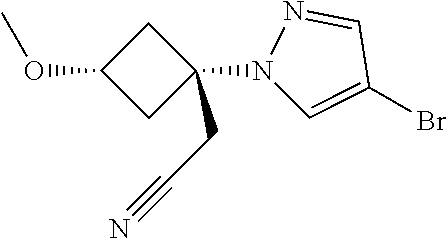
C1(N2C=C(Br)C=N2)(CC#N)CC(OC)C1
